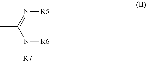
CC(=N[R5])N([R6])[R7]
